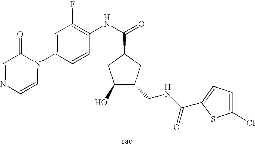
N(C(=O)C1CC(O)C(CNC(=O)C2=CC=C(Cl)S2)C1)C1=C(F)C=C(N2C(=O)C=NC=C2)C=C1
